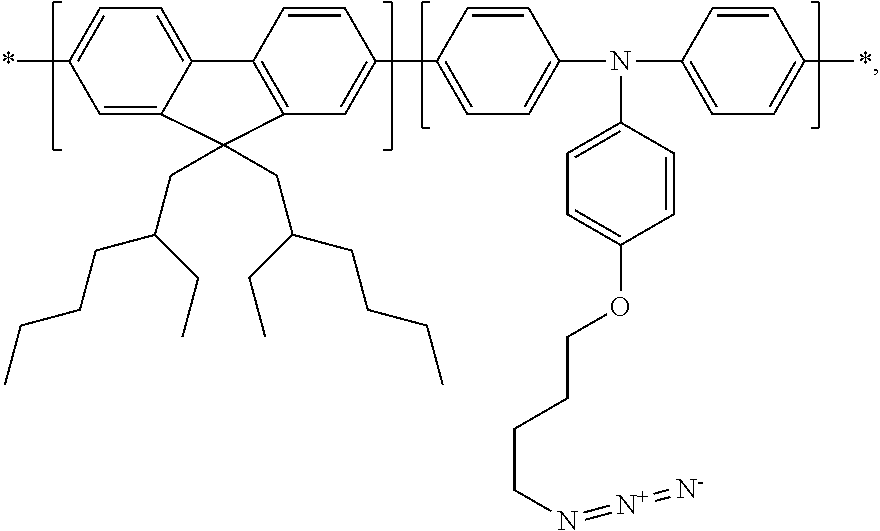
C1=C2C(=CC=C1*)C1=C(C=C(C3=CC=C(N(C4=CC=C(*)C=C4)C4=CC=C(OCCCCN=[N+]=[N-])C=C4)C=C3)C=C1)C2(CC(CCCC)CC)CC(CCCC)CC
